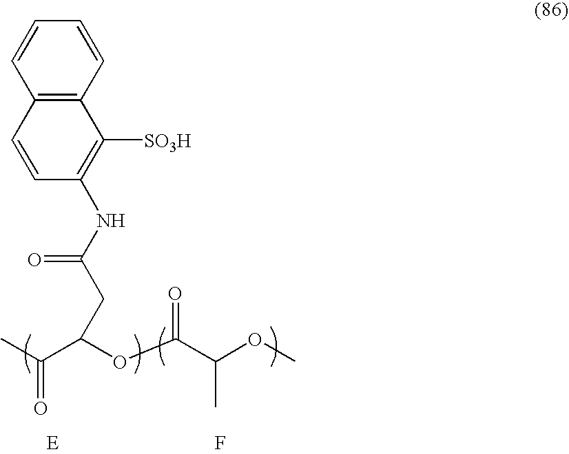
CC(=O)C(OC(C(OC)C)=O)CC(=O)NC1=C([SO3H])C2=C(C=C1)C=CC=C2.F
